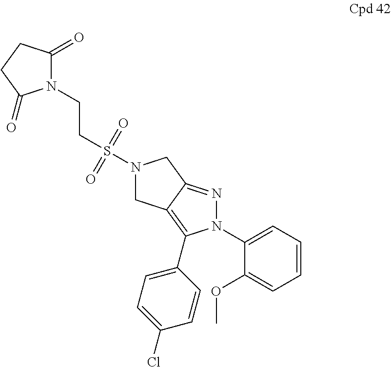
N1(C2=CC=CC=C2OC)N=C2C(=C1C1=CC=C(Cl)C=C1)CN(S(=O)(=O)CCN1C(=O)CCC1=O)C2
